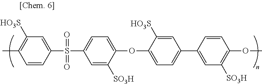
C1=CC(S(=O)(=O)C2=CC=C(OC3=CC=C(C4=CC([SO3H])=C(OC)C=C4)C=C3[HO3S])C([SO3H])=C2)=CC([HO3S])=C1C
